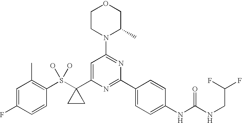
C1CN(C2=NC(C3=CC=C(NC(NCC(F)F)=O)C=C3)=NC(C3(S(O)(O)C4=C(C)C=C(F)C=C4)CC3)=C2)C(C)CO1
